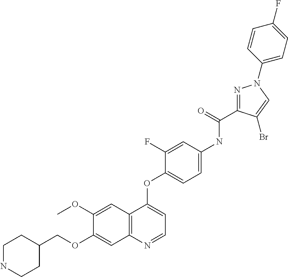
C1(OC)=CC2=C(C=C1OCC1CCNCC1)N=CC=C2OC1=CC=C(NC(C2=NN(C3=CC=C(F)C=C3)C=C2Br)=O)C=C1F
